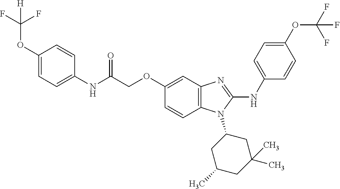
C1=C(NC(COC2=CC3=C(C=C2)N(C2CC(C)CC(C)(C)C2)C(NC2=CC=C(OC(F)(F)F)C=C2)=N3)=O)C=CC(OC(F)(F)[H])=C1
